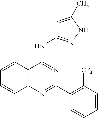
C12=C(N=C(C3=C([CF3])C=CC=C3)N=C1NC1=NNC(C)=C1)C=CC=C2
